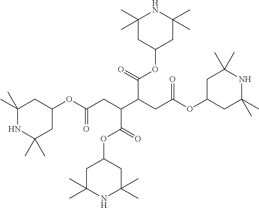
C1(C)(C)NC(C)(C)CC(OC(CC(C(CC(OC2CC(C)(C)NC(C)(C)C2)=O)C(=O)OC2CC(C)(C)NC(C)(C)C2)C(=O)OC2CC(C)(C)NC(C)(C)C2)=O)C1
